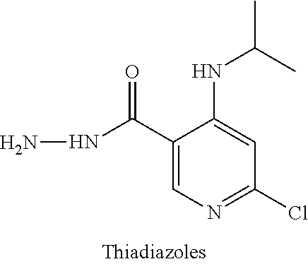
N(C(C1=CN=C(Cl)C=C1NC(C)C)=O)N
